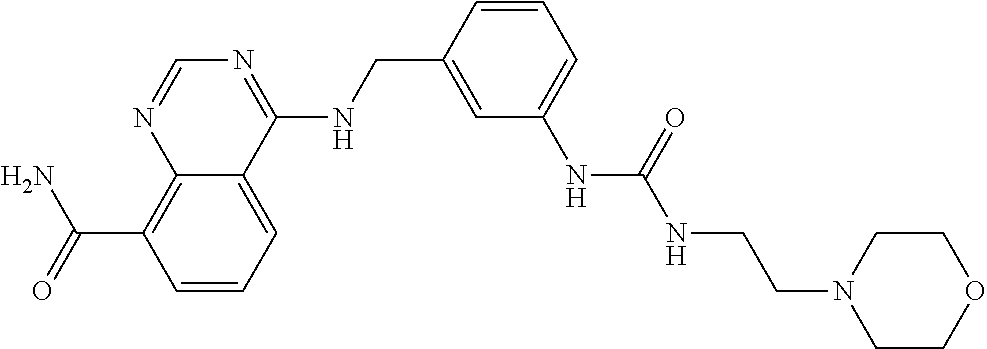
C(C1=C2N=CN=C(NCC3=CC(NC(NCCN4CCOCC4)=O)=CC=C3)C2=CC=C1)(N)=O
